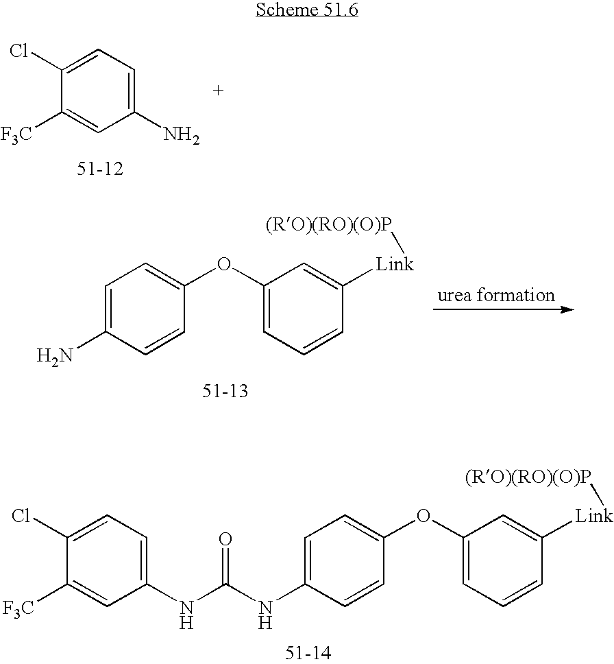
C1(N)=CC=C(Cl)C([F3C])=C1.NC1=CC=C(OC2=CC=CC([Link][(RO)(RO)(O)P])=C2)C=C1.C1(NC(NC2=CC=C(OC3=CC=CC([Link][(RO)(RO)(O)P])=C3)C=C2)=O)=CC=C(Cl)C([F3C])=C1
